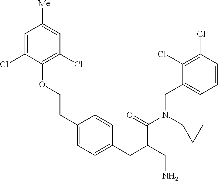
C1(OCCC2=CC=C(CC(CN)C(=O)N(C3CC3)CC3=CC=CC(Cl)=C3Cl)C=C2)=C(Cl)C=C([Me])C=C1Cl
